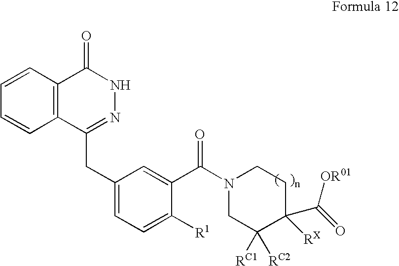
C12=C(C(CC3=CC=C([R1])C(C(N4CC([RC1])([RC2])C(C([OR01])=O)([RX])CC4)=O)=C3)=NNC1=O)C=CC=C2
